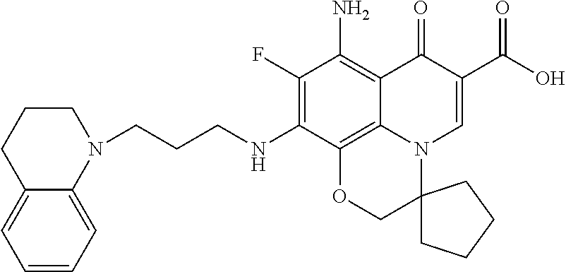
C1(F)=C(NCCCN2CCCC3=CC=CC=C23)C2=C3C(=C1N)C(=O)C(C(=O)O)=CN3C1(CO2)CCCC1
